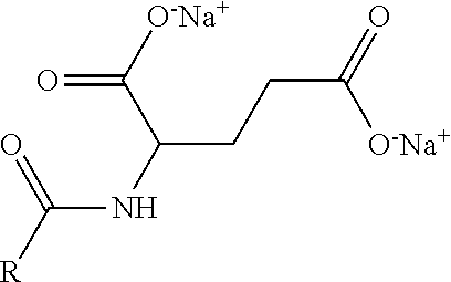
C(=O)(C(NC(=O)[R])CCC([O-Na+])=O)[O-Na+]
